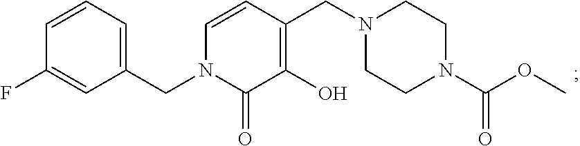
C1(F)=CC(CN2C(=O)C(O)=C(CN3CCN(C(OC)=O)CC3)C=C2)=CC=C1
